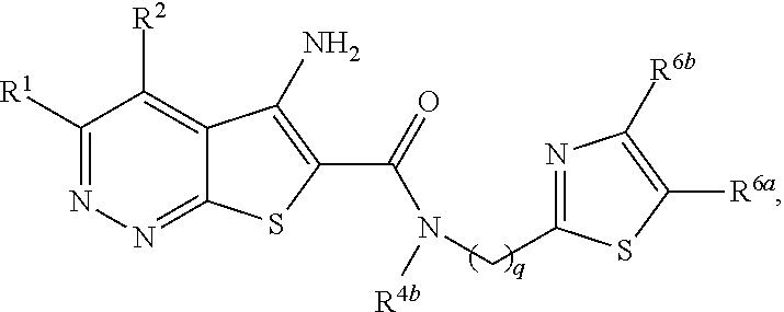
C1([R1])=NN=C2C(=C1[R2])C(N)=C(C(N([R4b])CC1=NC([R6b])=C([R6a])S1)=O)S2
